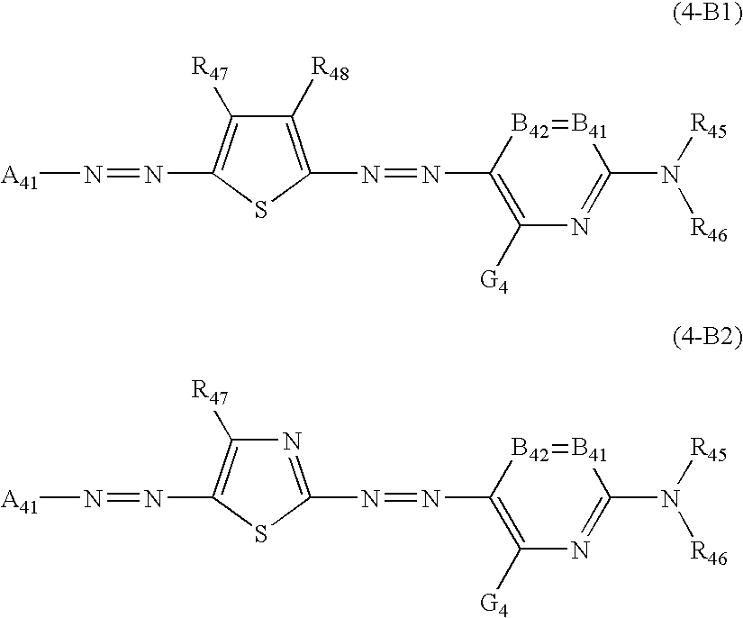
N(C1=C([G4])N=C(N([R45])[R46])[B41]=[B42]1)=NC1=C([R48])C([R47])=C(N=N[A41])S1.N(C1=C([G4])N=C(N([R45])[R46])[B41]=[B42]1)=NC1=NC([R47])=C(N=N[A41])S1
